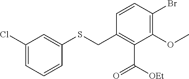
C1=CC(Br)=C(OC)C(C([OEt])=O)=C1CSC1=CC(Cl)=CC=C1
